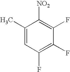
C1(C)=CC(F)=C(F)C(F)=C1[NO2]
